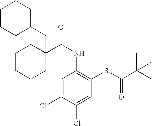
C(NC1=C(SC(=O)C(C)(C)C)C=C(Cl)C(Cl)=C1)(=O)C1(CC2CCCCC2)CCCCC1
